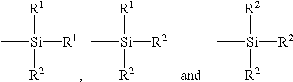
[R1][Si]([R2])([R1])C.[R1][Si]([R2])([R2])C.[R2][Si]([R2])([R2])C
